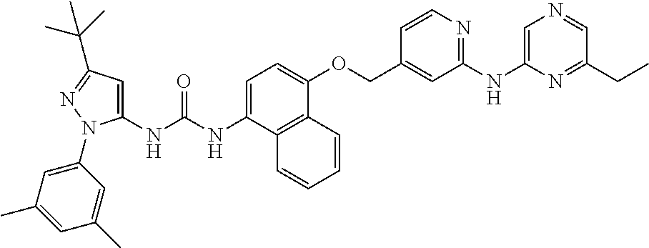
C1=C(NC(NC2=CC(C(C)(C)C)=NN2C2=CC(C)=CC(C)=C2)=O)C2=C(C(OCC3=CC(NC4=CN=CC(CC)=N4)=NC=C3)=C1)C=CC=C2
